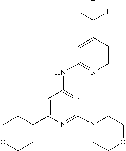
N1=C(N2CCOCC2)N=C(NC2=NC=CC(C(F)(F)F)=C2)C=C1C1CCOCC1
